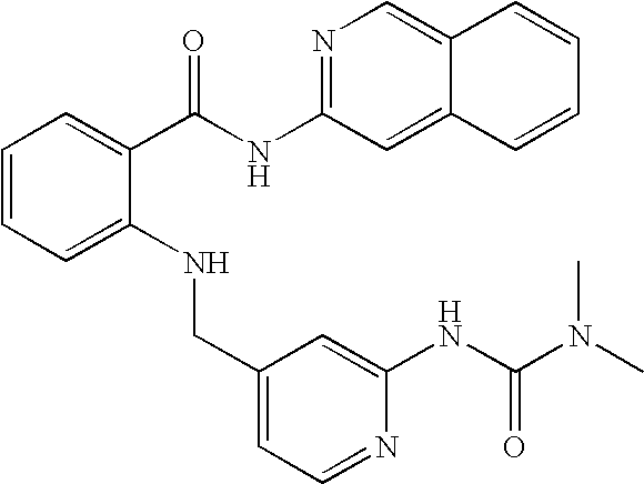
C1=CC=C(NCC2=CC=NC(NC(N(C)C)=O)=C2)C(C(NC2=NC=C3C(=C2)C=CC=C3)=O)=C1
